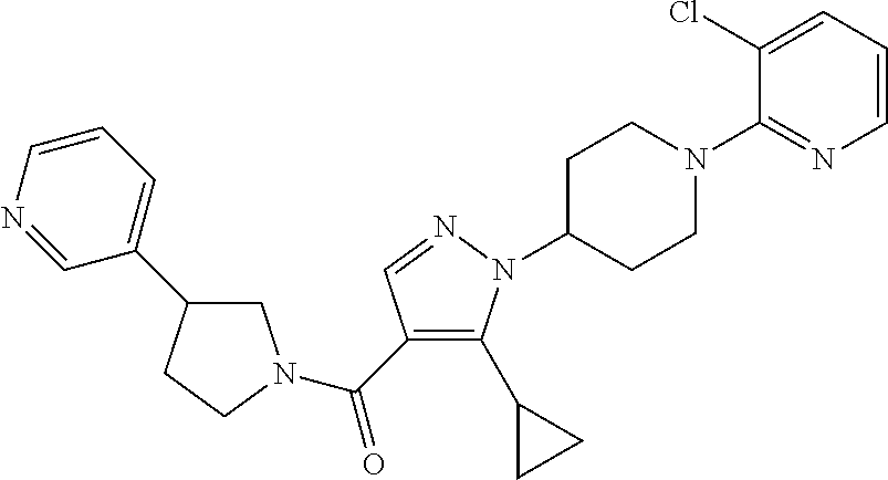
C1C(C2=CC=CN=C2)CCN1C(C1=C(C2CC2)N(C2CCN(C3=NC=CC=C3Cl)CC2)N=C1)=O
